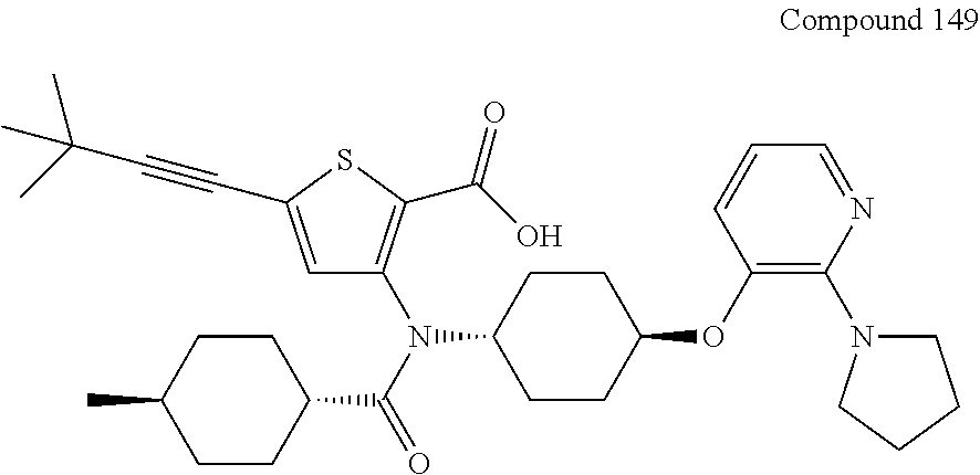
C1=C(C#CC(C)(C)C)SC(C(O)=O)=C1N(C(=O)C1CCC(C)CC1)C1CCC(OC2=C(N3CCCC3)N=CC=C2)CC1
